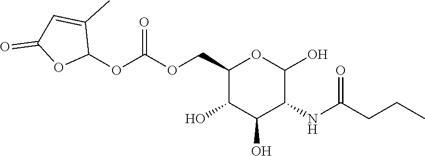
C1(COC(OC2C(C)=CC(=O)O2)=O)C(O)C(O)C(NC(CCC)=O)C(O)O1
